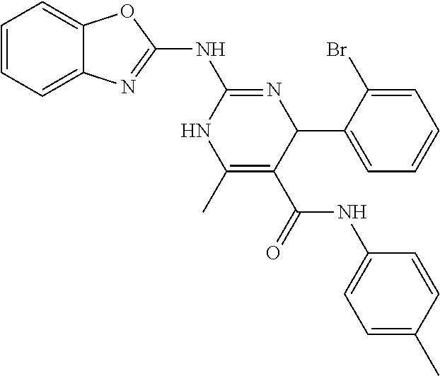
C1=CC=C2C(=C1)N=C(NC1=NC(C3=CC=CC=C3Br)C(C(NC3=CC=C(C)C=C3)=O)=C(C)N1)O2
